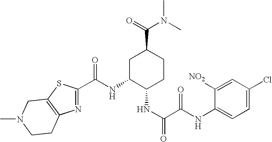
N1=C(C(NC2C(NC(C(NC3=CC=C(Cl)C=C3[NO2])=O)=O)CCC(C(N(C)C)=O)C2)=O)SC2=C1CCN(C)C2
